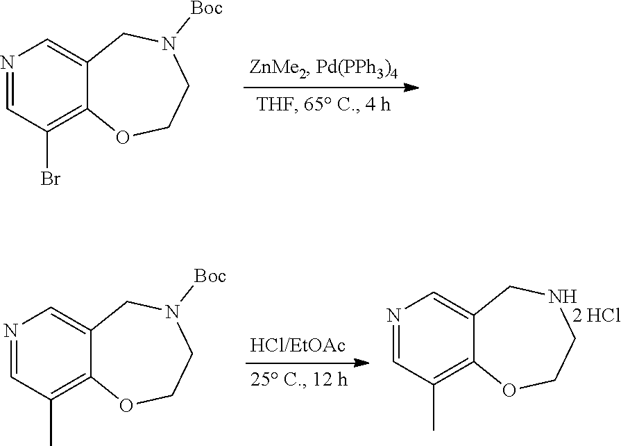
N1=CC(Br)=C2C(=C1)CN([Boc])CCO2.N1=CC(C)=C2C(=C1)CNCCO2.N1=CC(C)=C2C(=C1)CN([Boc])CCO2
